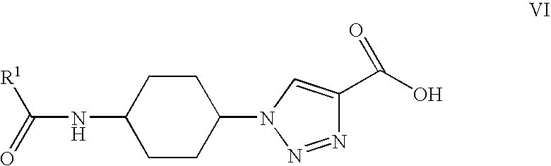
N(C1CCC(N2C=C(C(O)=O)N=N2)CC1)C([R1])=O
